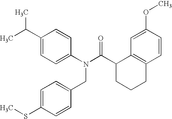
C1=C(OC)C=CC2=C1C(C(N(C1=CC=C(C(C)C)C=C1)CC1=CC=C(SC)C=C1)=O)CCC2
